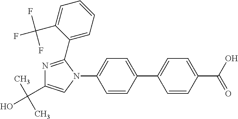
C1=C(C2=CC=C(N3C(C4=CC=CC=C4C(F)(F)F)=NC(C(C)(C)O)=C3)C=C2)C=CC(C(=O)O)=C1
